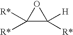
C1([R*])([R*])C([R*])([H])O1
